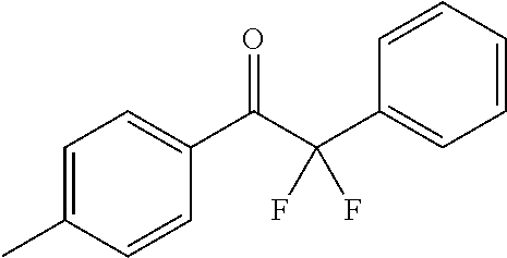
C1=C(C)C=CC(C(C(C2=CC=CC=C2)(F)F)=O)=C1
